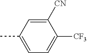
CC1=CC=C([CF3])C([CN])=C1
